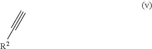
C#C[R2]
